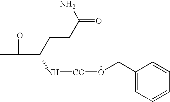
CC(C(N[CO]OCC1=CC=CC=C1)CCC(=O)N)=O
